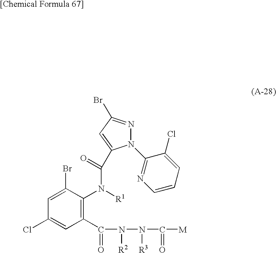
C1(Cl)=CC(C(=O)N([R2])N([R3])C(=O)[M])=C(N([R1])C(=O)C2=CC(Br)=NN2C2=NC=CC=C2Cl)C(Br)=C1
